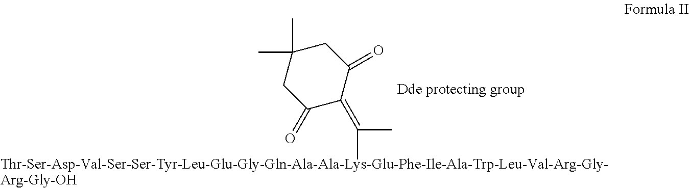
C1(C)(C)CC(=O)C(=C(C)[Thr-Ser-Asp-Val-Ser-Ser-Tyr-Leu-Glu-Gly-Gln-Ala-Ala-Lys-Glu-Phe-Ile-Ala-Trp-Leu-Val-Arg-Gly-Arg-Gly-OH])C(=O)C1
